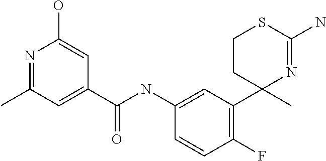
C1=C(NC(C2=CC(C)=NC(O)=C2)=O)C=CC(F)=C1C1(C)N=C(N)SCC1
